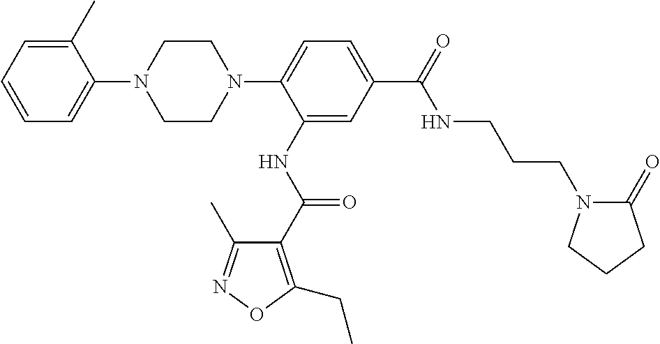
C1CN(C2=CC=C(C(=O)NCCCN3C(=O)CCC3)C=C2NC(C2=C(CC)ON=C2C)=O)CCN1C1=CC=CC=C1C
